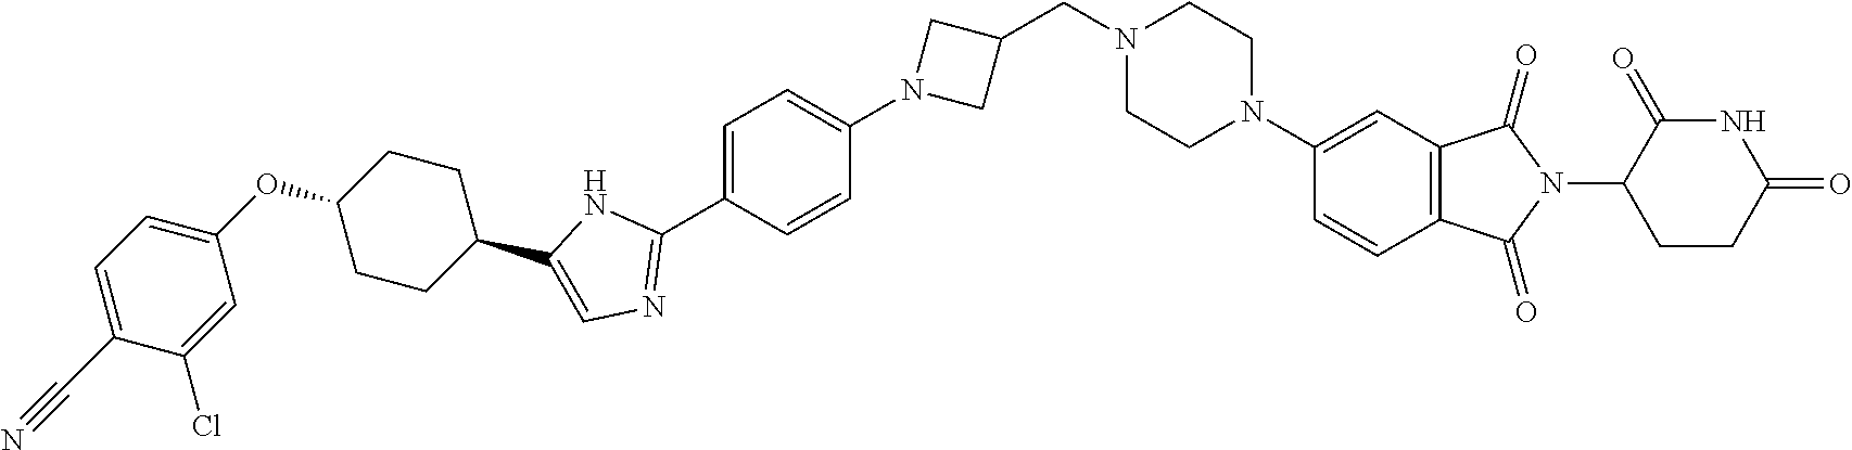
C1=C(C2=NC=C(C3CCC(OC4=CC=C(C#N)C(Cl)=C4)CC3)N2)C=CC(N2CC(CN3CCN(C4=CC5=C(C=C4)C(=O)N(C4CCC(=O)NC4=O)C5=O)CC3)C2)=C1
